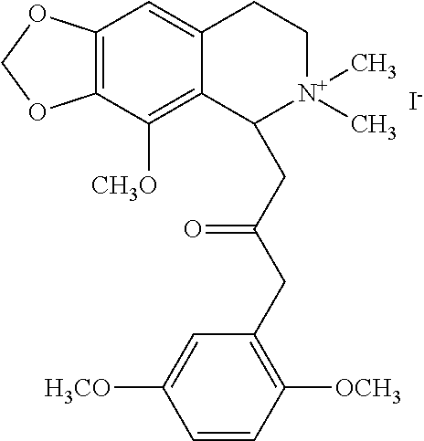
[I-].C12=C(C([CH3O])=C3C(=C1)CC[N+](C)(C)C3CC(CC1=C([OCH3])C=CC([H3CO])=C1)=O)OCO2
